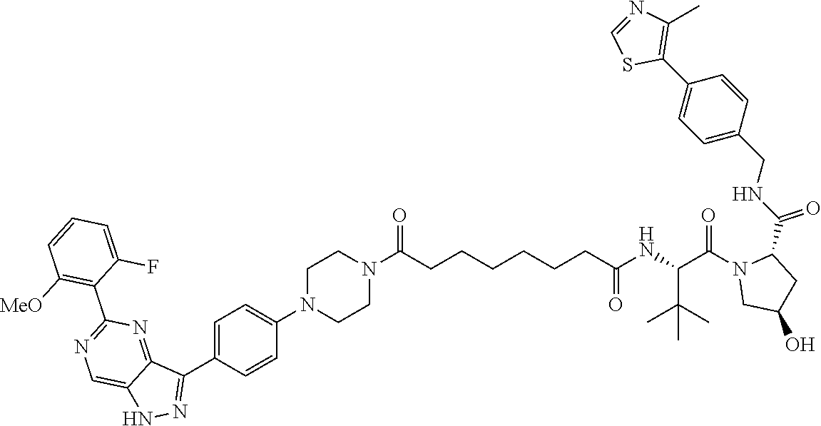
C1=NC(C)=C(C2=CC=C(CNC(=O)C3N(C(C(NC(CCCCCCC(N4CCN(C5=CC=C(C6=NNC7=CN=C(C8=C([MeO])C=CC=C8F)N=C76)C=C5)CC4)=O)=O)C(C)(C)C)=O)CC(O)C3)C=C2)S1
